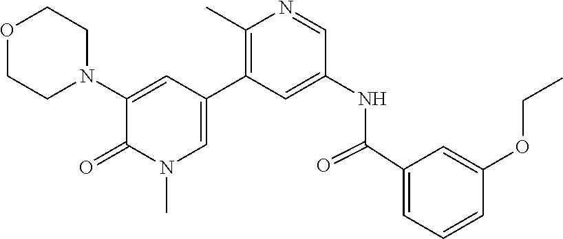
O1CCN(C2=CC(C3=C(C)N=CC(NC(C4=CC=CC(OCC)=C4)=O)=C3)=CN(C)C2=O)CC1
